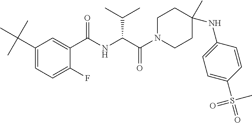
C1(C(C)(C)C)=CC=C(F)C(C(NC(C(N2CCC(C)(NC3=CC=C(S(=O)(C)=O)C=C3)CC2)=O)C(C)C)=O)=C1
